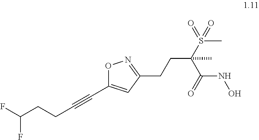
O1C(C#CCCC(F)F)=CC(CCC(S(C)(=O)=O)(C)C(=O)NO)=N1
